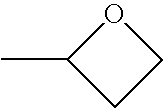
C1(C)CCO1
